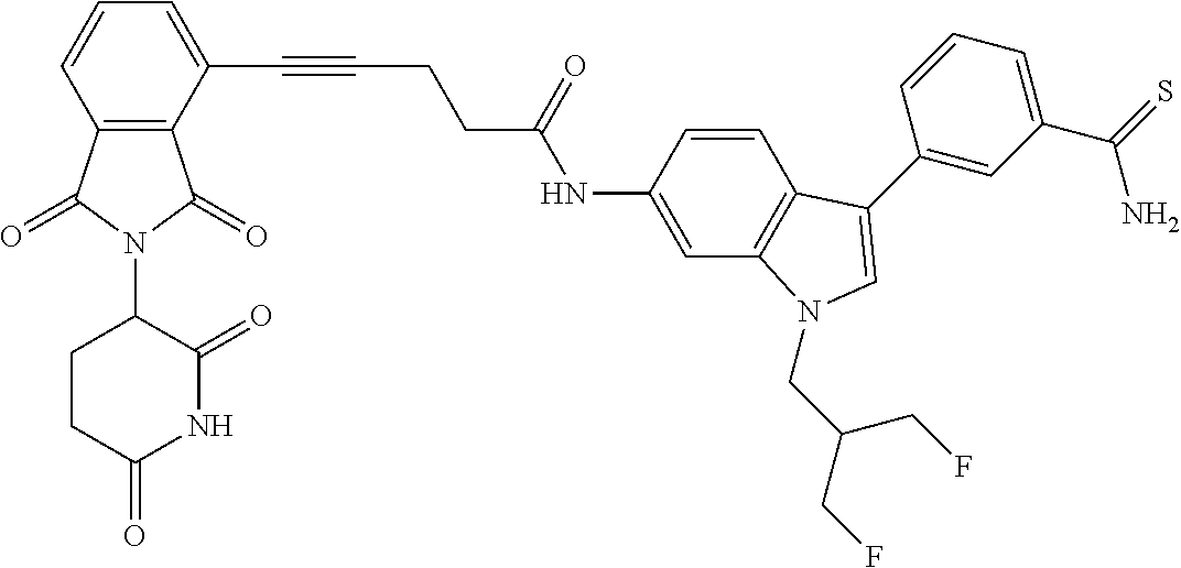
C12=C(C(C#CCCC(NC3=CC4=C(C=C3)C(C3=CC(C(N)=S)=CC=C3)=CN4CC(CF)CF)=O)=CC=C1)C(=O)N(C1CCC(=O)NC1=O)C2=O
